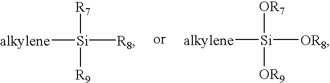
[alkylene][Si]([R7])([R9])[R8].[alkylene][Si]([OR7])([OR9])[OR8]
